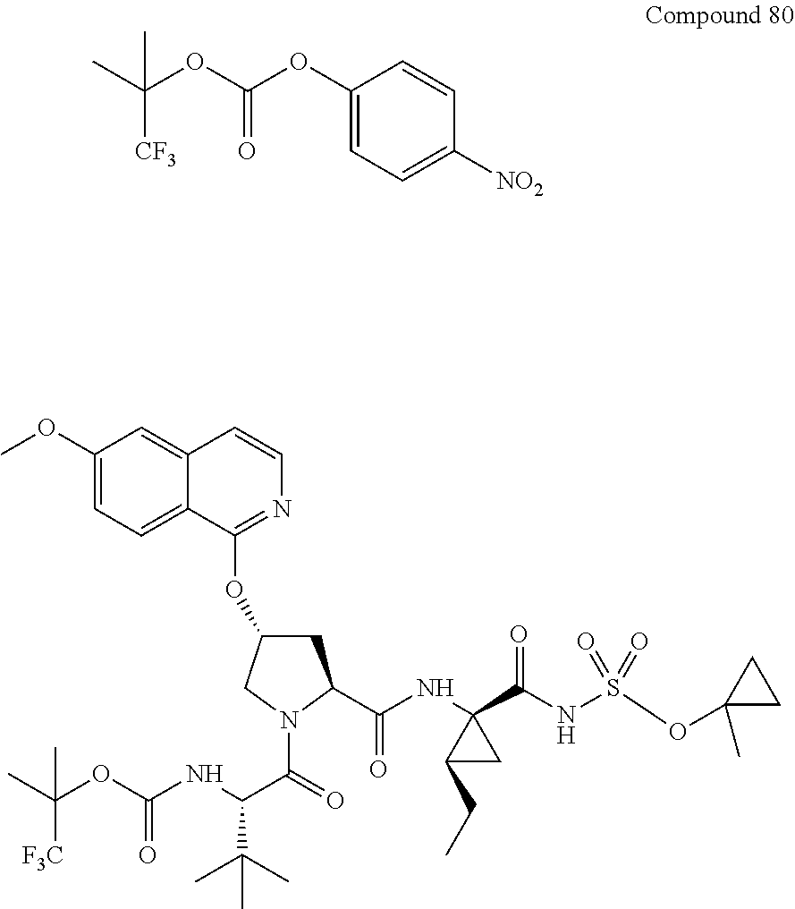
CC(OC(=O)OC1=CC=C([NO2])C=C1)([CF3])C.C1(OC)=CC=C2C(=C1)C=CN=C2OC1CC(C(NC2(C(NS(OC3(C)CC3)(=O)=O)=O)CC2CC)=O)N(C(C(NC(=O)OC(C)([F3C])C)C(C)(C)C)=O)C1
